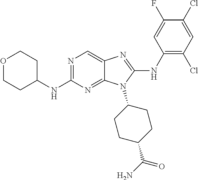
N1=C(NC2CCOCC2)N=C2C(=C1)N=C(NC1=C(Cl)C=C(Cl)C(F)=C1)N2C1CCC(C(N)=O)CC1
